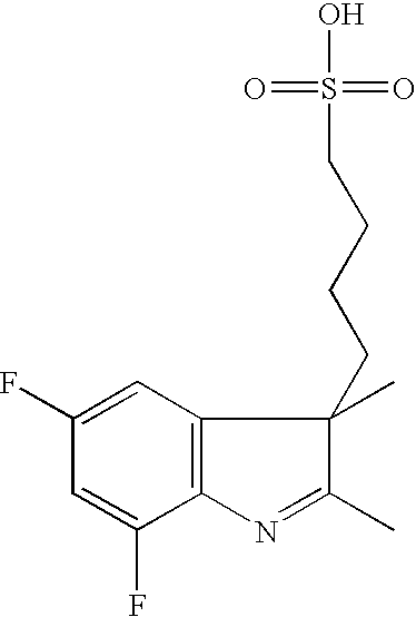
C1=C(F)C=C(F)C2=C1C(C)(CCCCS(=O)(=O)O)C(C)=N2
